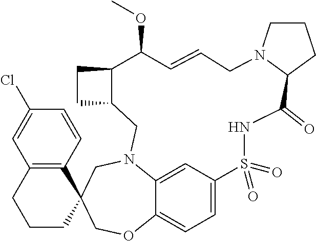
C12=C(C=CC(Cl)=C1)C1(CCC2)COC2=CC=C3C=C2N(C1)CC1C(CC1)C(OC)C=CCN1C(CCC1)C(=O)NS3(=O)=O
